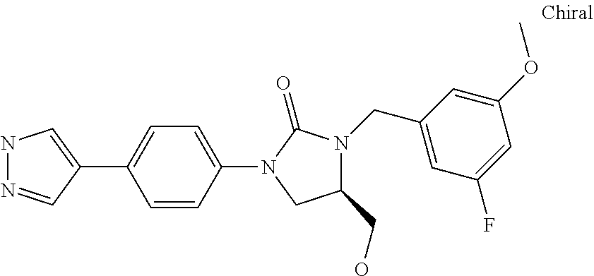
C1=CC(N2C(=O)N(CC3=CC(F)=CC(OC)=C3)C(CO)C2)=CC=C1C1=CNN=C1
